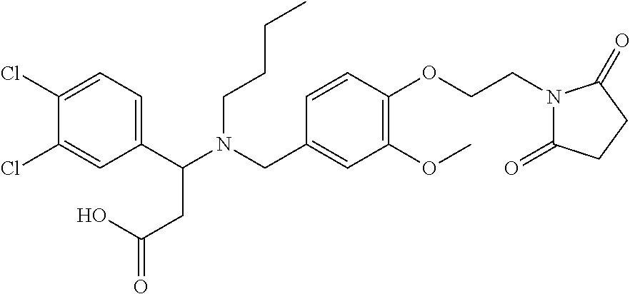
N(CC1=CC(OC)=C(OCCN2C(=O)CCC2=O)C=C1)(C(C1=CC=C(Cl)C(Cl)=C1)CC(=O)O)CCCC
